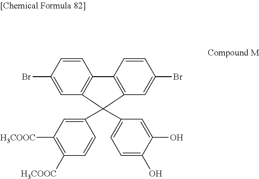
C1=CC(Br)=CC2=C1C1=C(C=C(Br)C=C1)C2(C1=CC([H3COOC])=C([H3COOC])C=C1)C1=CC=C(O)C(O)=C1
